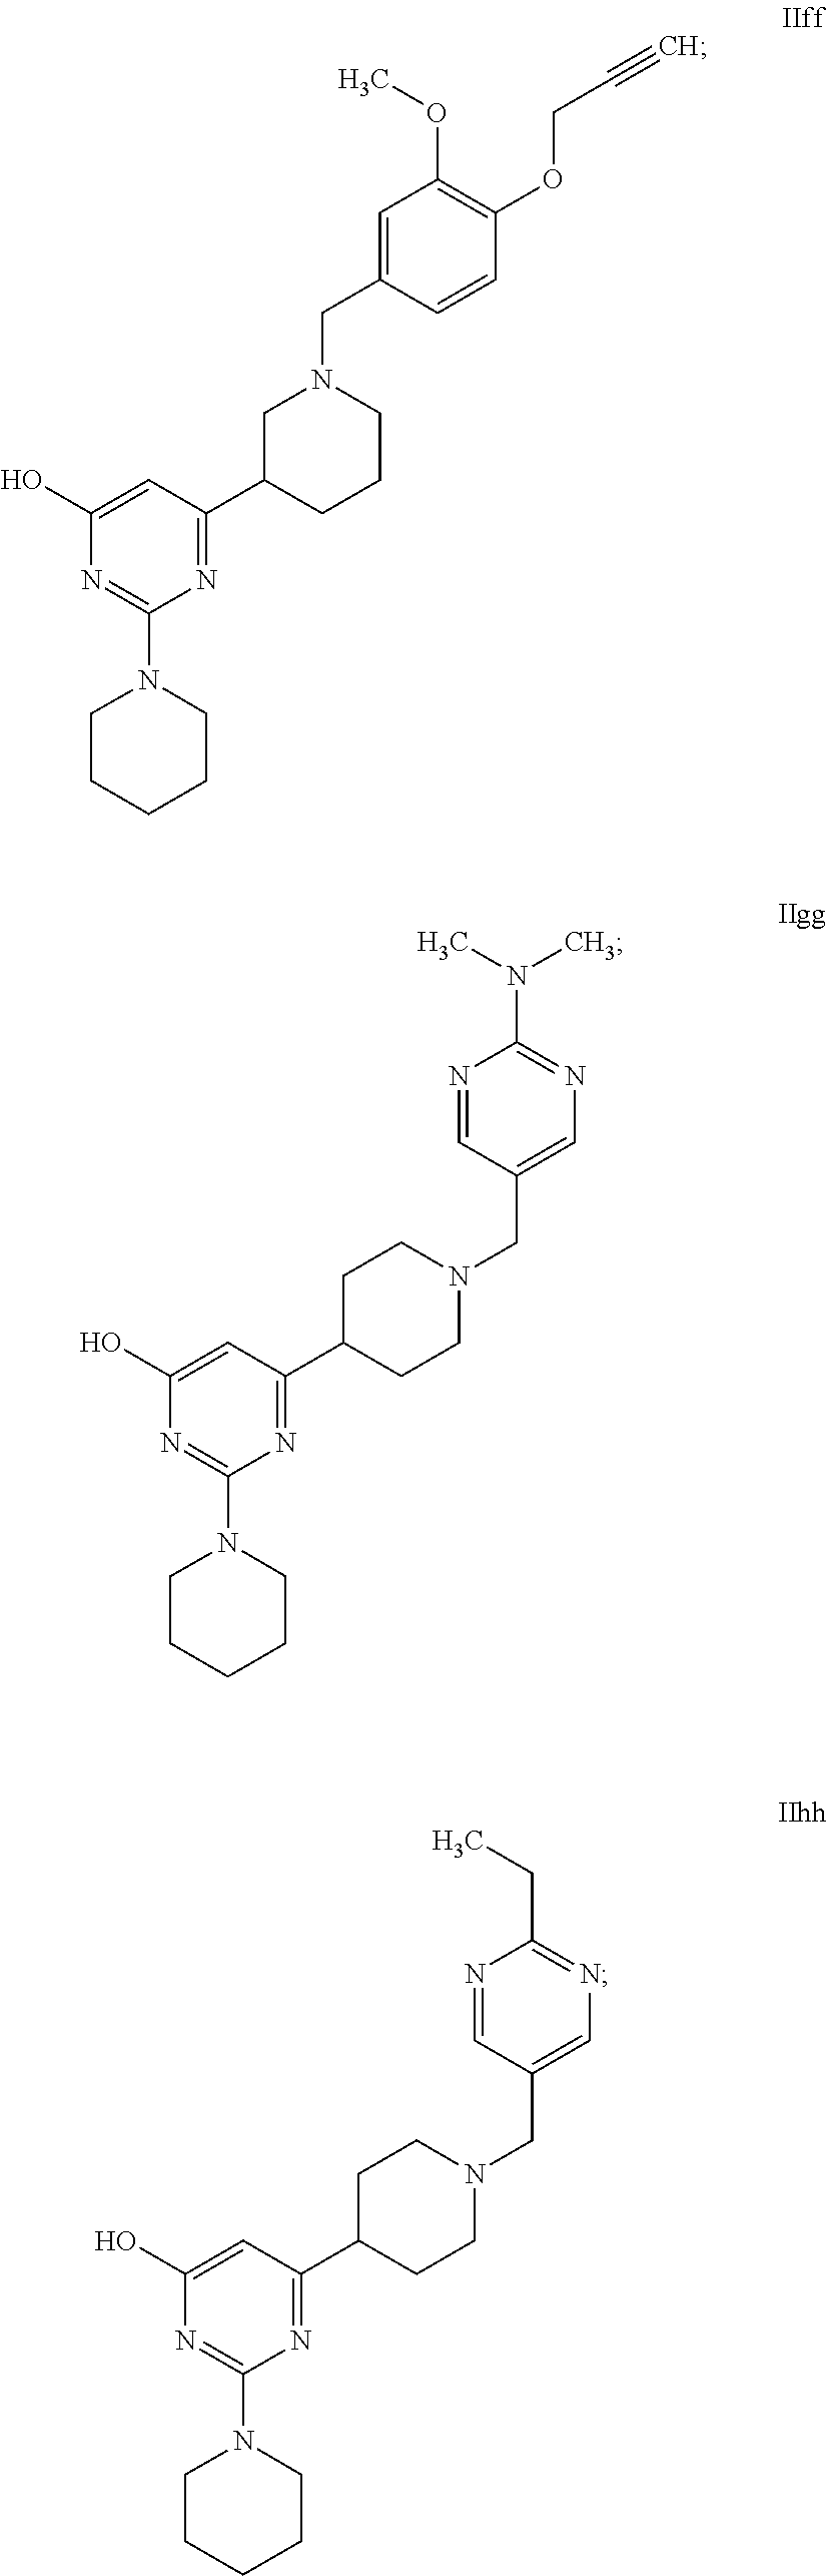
C1=C(O)N=C(N2CCCCC2)N=C1C1CCCN(CC2=CC(OC)=C(OCC#C)C=C2)C1.C1=C(O)N=C(N2CCCCC2)N=C1C1CCN(CC2=CN=C(N(C)C)N=C2)CC1.C1=C(O)N=C(N2CCCCC2)N=C1C1CCN(CC2=CN=C(CC)N=C2)CC1
